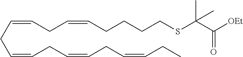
C(=CCC=CCC=CCC=CCC)CC=CCCCCSC(C([OEt])=O)(C)C
